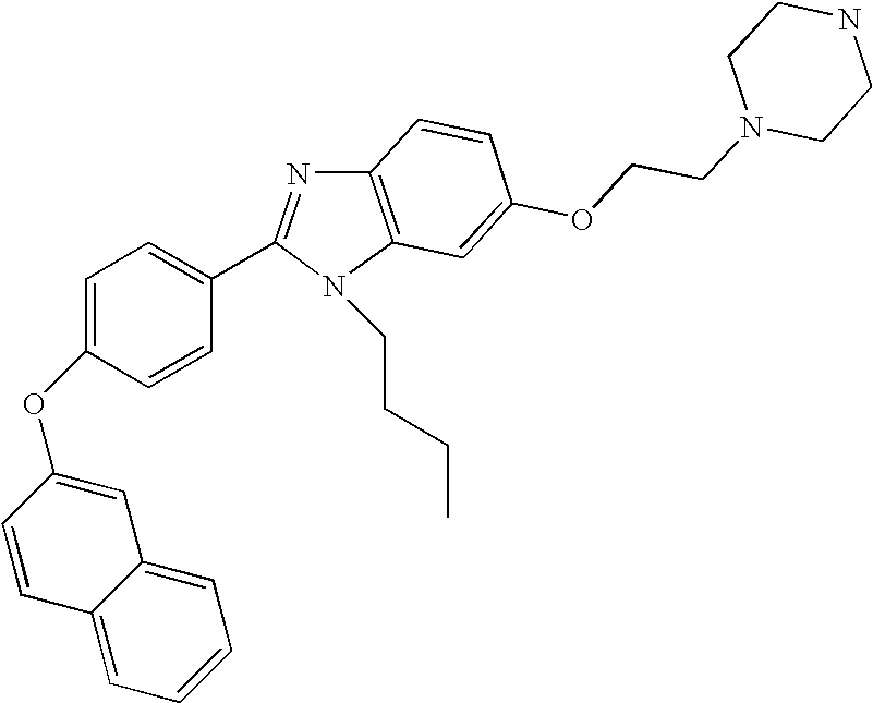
C12=C(N(CCCC)C(C3=CC=C(OC4=CC5=CC=CC=C5C=C4)C=C3)=N1)C=C(OCCN1CCNCC1)C=C2
